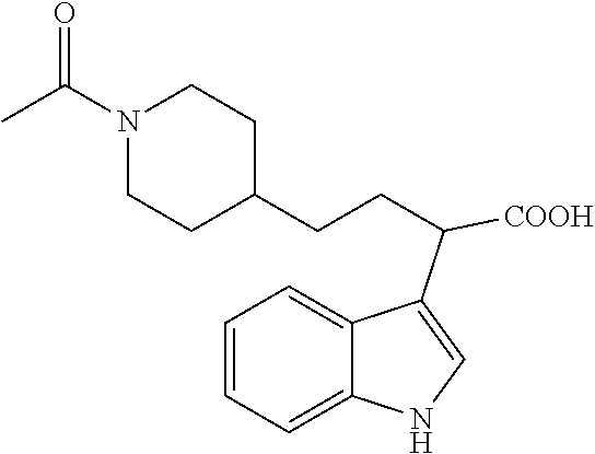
C1=CC=C2C(=C1)C(C([COOH])CCC1CCN(C(C)=O)CC1)=CN2
